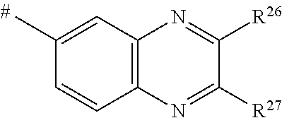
C12=C(C=C(C)C=C1)N=C([R26])C([R27])=N2
